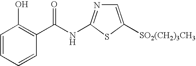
C1=CC=CC(C(NC2=NC=C([SO2(CH2)3CH3])S2)=O)=C1O
